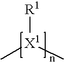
C[X1](C)[R1]
